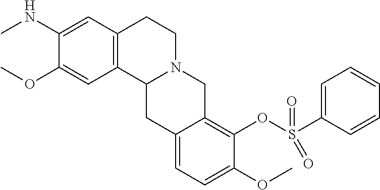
C1(OC)=CC2=C(C=C1NC)CCN1C2CC2=CC=C(OC)C(OS(=O)(=O)C3=CC=CC=C3)=C2C1
